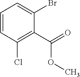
C1=CC(Cl)=C(C(=O)OC)C(Br)=C1
